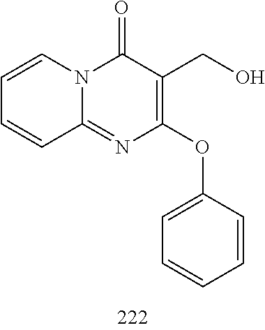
C1=CC=CC2=NC(OC3=CC=CC=C3)=C(CO)C(=O)N12
